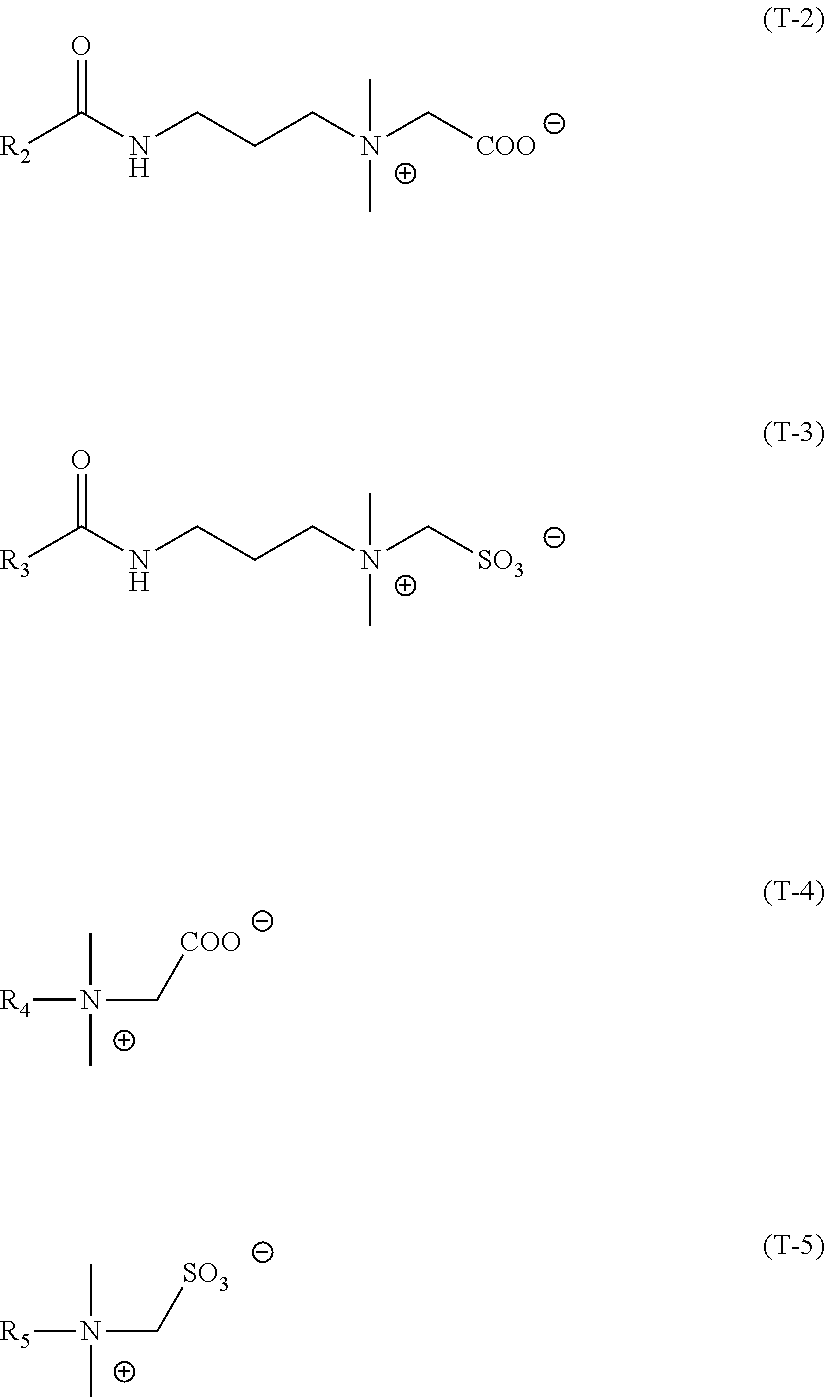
[R4]N(C[COO])(C)C.[R5]N(C[SO3])(C)C.[R2]C(NCCC[N+](C[COO])(C)C)=O.[R3]C(NCCC[N+](C[SO3])(C)C)=O
